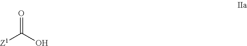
[Z1]C(=O)O
